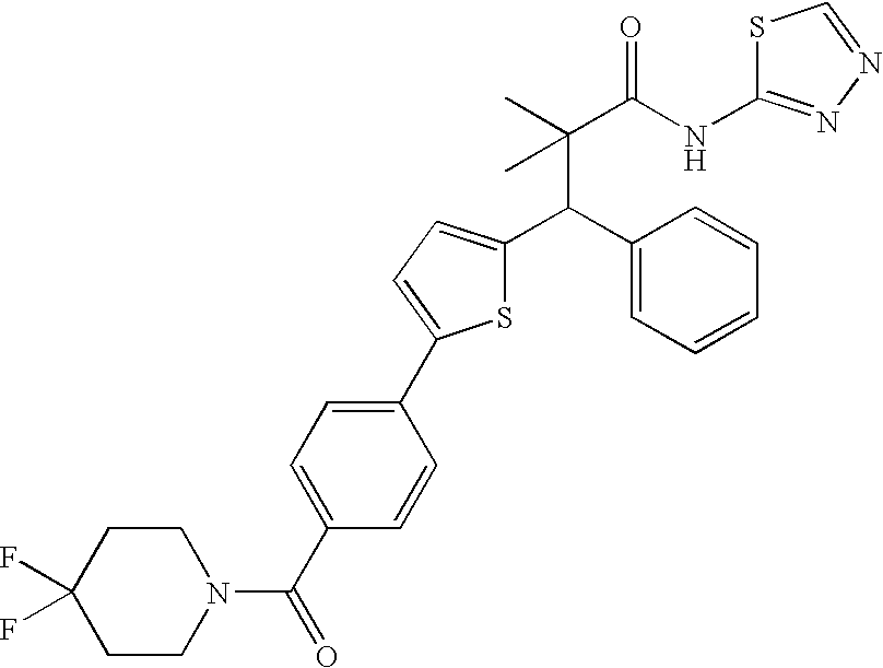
C(C1=CC=CC=C1)(C(C)(C)C(=O)NC1=NN=CS1)C1=CC=C(C2=CC=C(C(=O)N3CCC(F)(F)CC3)C=C2)S1
